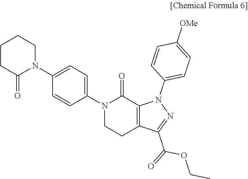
N1(C2=CC=C(N3CCCCC3=O)C=C2)CCC2=C(C1=O)N(C1=CC=C([OMe])C=C1)N=C2C(OCC)=O
